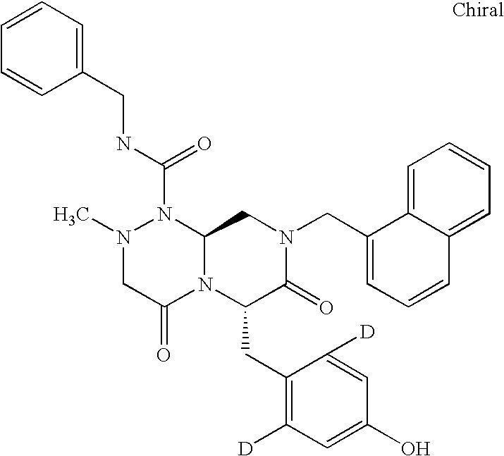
N1(C(NCC2=CC=CC=C2)=O)N(C)CC(=O)N2C1CN(CC1=CC=CC3=CC=CC=C13)C(=O)C2CC1=C([D])C=C(O)C=C1[D]
